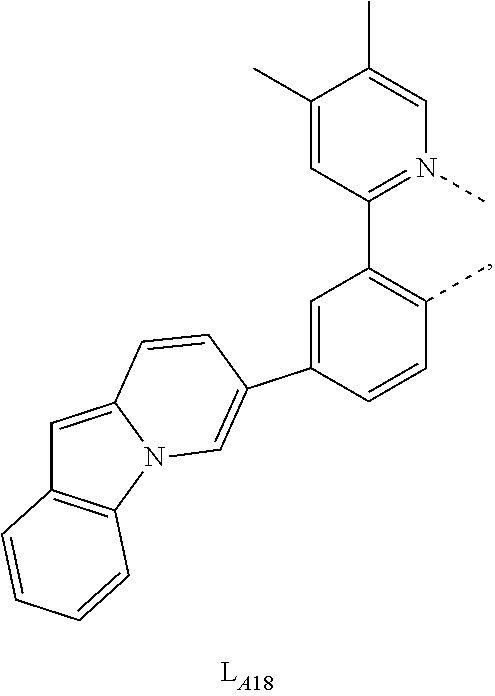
C1(C)=CC(C2=C(C)C=CC(C3=CN4C(=CC5=C4C=CC=C5)C=C3)=C2)=N(C)C=C1C
